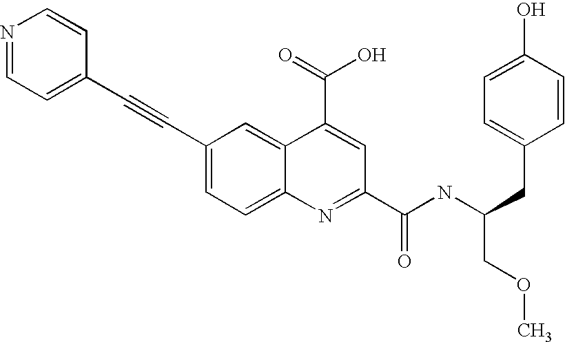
N1=CC=C(C#CC2=CC=C3C(=C2)C(C(=O)O)=CC(C(NC(CC2=CC=C(O)C=C2)COC)=O)=N3)C=C1
